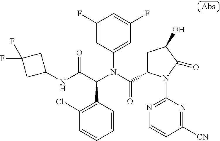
C1(NC(C(N(C(=O)C2CC(O)C(=O)N2C2=NC=CC([CN])=N2)C2=CC(F)=CC(F)=C2)C2=C(Cl)C=CC=C2)=O)CC(F)(F)C1
